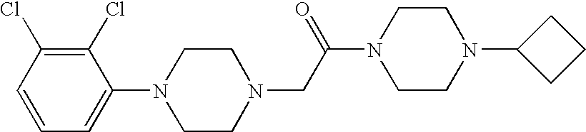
N1(C2=CC=CC(Cl)=C2Cl)CCN(CC(N2CCN(C3CCC3)CC2)=O)CC1
